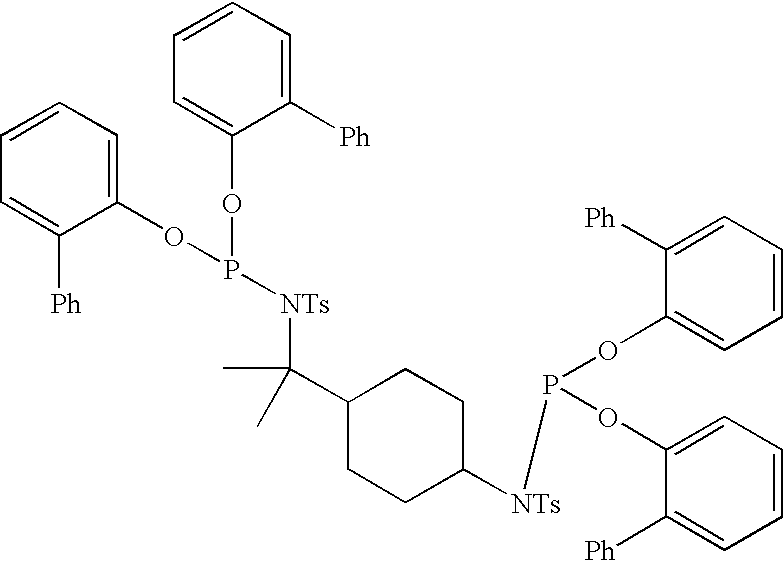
C1=CC=C(OP(OC2=CC=CC=C2[Ph])[NTs]C(C2CCC([NTs]P(OC3=CC=CC=C3[Ph])OC3=CC=CC=C3[Ph])CC2)(C)C)C([Ph])=C1
